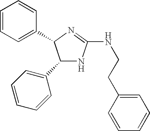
C1(C2=CC=CC=C2)NC(NCCC2=CC=CC=C2)=NC1C1=CC=CC=C1
